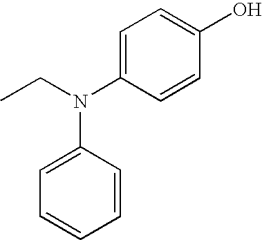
CCN(C1=CC=C(O)C=C1)C1=CC=CC=C1
